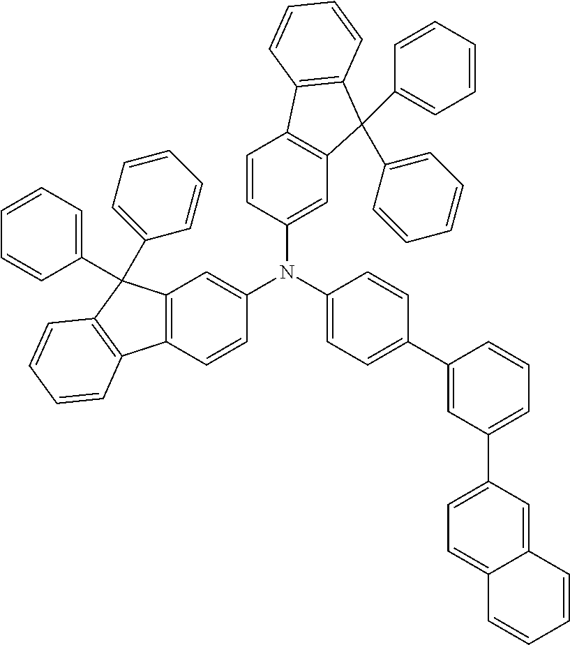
C12=C(C=CC(N(C3=CC=C(C4=CC(C5=CC=C6C=CC=CC6=C5)=CC=C4)C=C3)C3=CC4=C(C=C3)C3=C(C4(C4=CC=CC=C4)C4=CC=CC=C4)C=CC=C3)=C1)C1=C(C2(C2=CC=CC=C2)C2=CC=CC=C2)C=CC=C1
